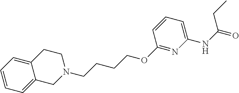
C1N(CCCCOC2=NC(NC(=O)CC)=CC=C2)CCC2=CC=CC=C12
